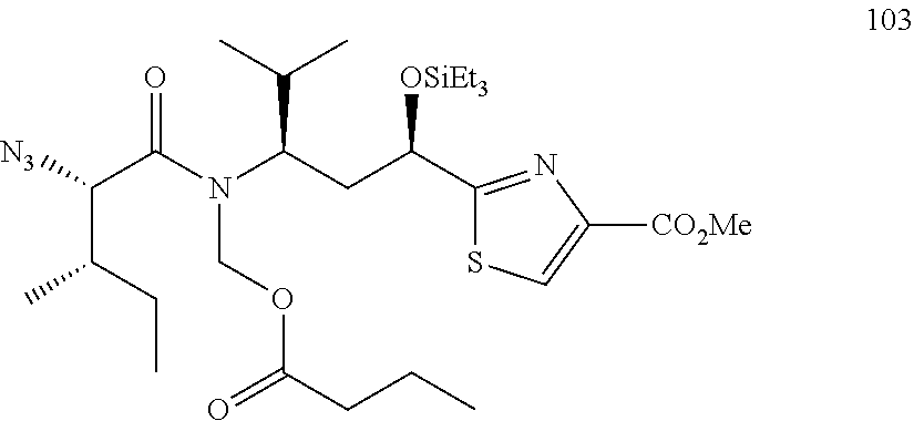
C(C(CC)C)([N3])C(N(C(CC([OSiEt3])C1=NC([CO2Me])=CS1)C(C)C)COC(CCC)=O)=O
